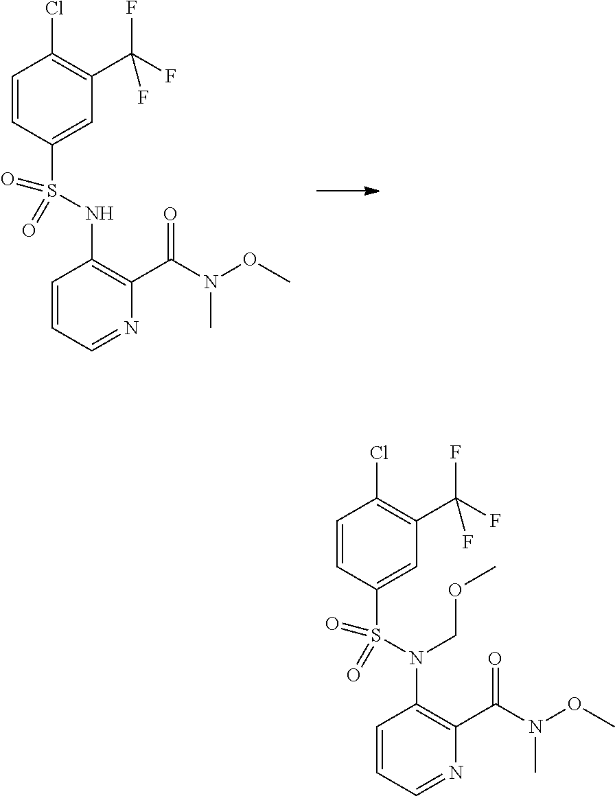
C1=CC(S(NC2=C(C(N(C)OC)=O)N=CC=C2)(=O)=O)=CC(C(F)(F)F)=C1Cl.C1=CC(S(N(C2=C(C(N(C)OC)=O)N=CC=C2)COC)(=O)=O)=CC(C(F)(F)F)=C1Cl
